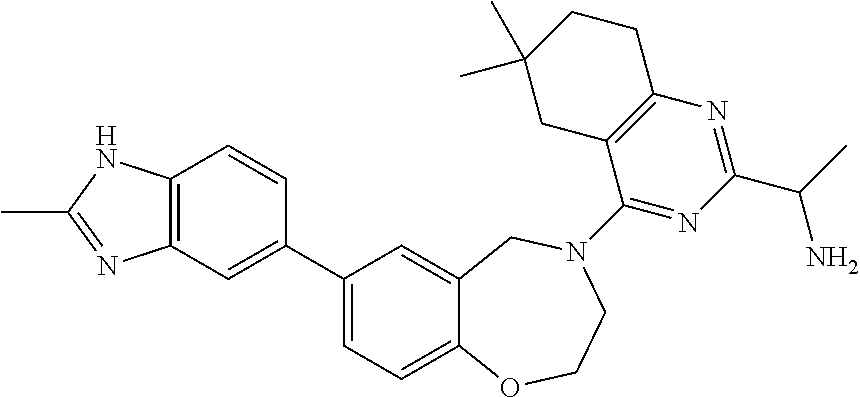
C1(C2=CC3=C(C=C2)NC(C)=N3)=CC=C2C(=C1)CN(C1=NC(C(N)C)=NC3=C1CC(C)(C)CC3)CCO2
